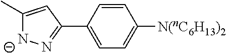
C1(C)=CC(C2=CC=C([N(nC6H13)2])C=C2)=N[N-]1
